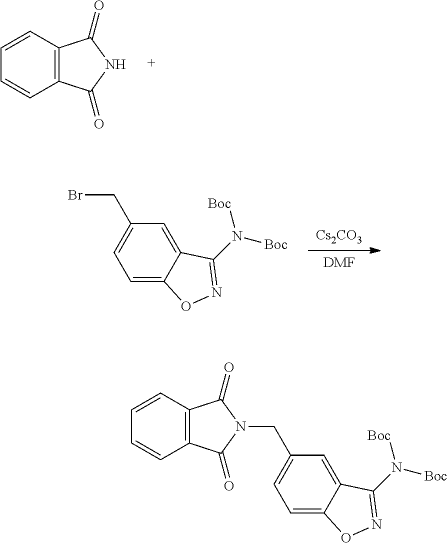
C1=CC2=C(C=C1)C(=O)NC2=O.[DMF].[Cs2CO3].C1=C2C(=CC(CBr)=C1)C(N([Boc])[Boc])=NO2.C1=C2C(=CC(CN3C(=O)C4=C(C=CC=C4)C3=O)=C1)C(N([Boc])[Boc])=NO2
